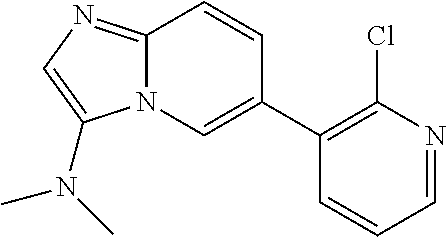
C12=NC=C(N(C)C)N1C=C(C1=C(Cl)N=CC=C1)C=C2
